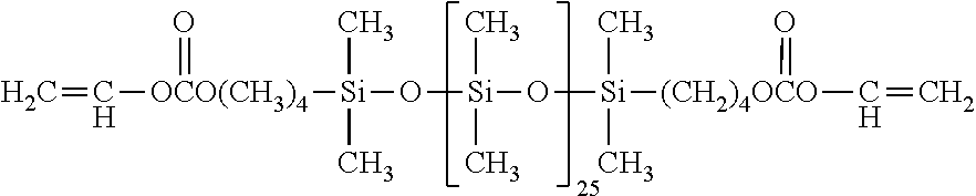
C=C[OCO(CH3)4]([Si](C)(C)O[Si](C)(C)O[Si](C)(C)[(CH2)4OCO](C=C)=O)=O
